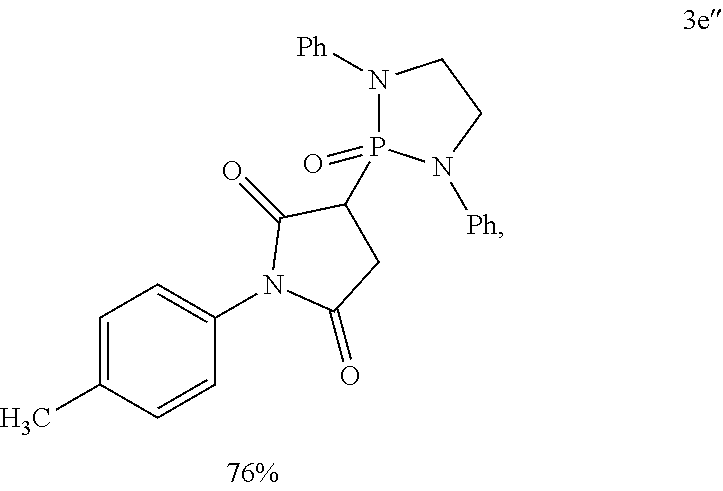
C1=C(C)C=CC(N2C(=O)CC(P3(=O)N([Ph])CCN3[Ph])C2=O)=C1
